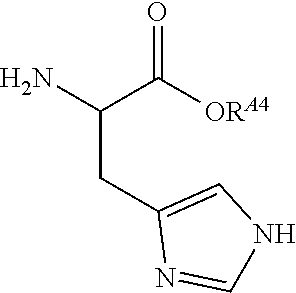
NC(C([ORA4])=O)CC1=CNC=N1
